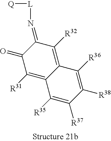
C1(=O)C([R31])=C2C(=C([R32])C1=N[L][Q])C([R36])=C([R38])C([R37])=C2[R35]
